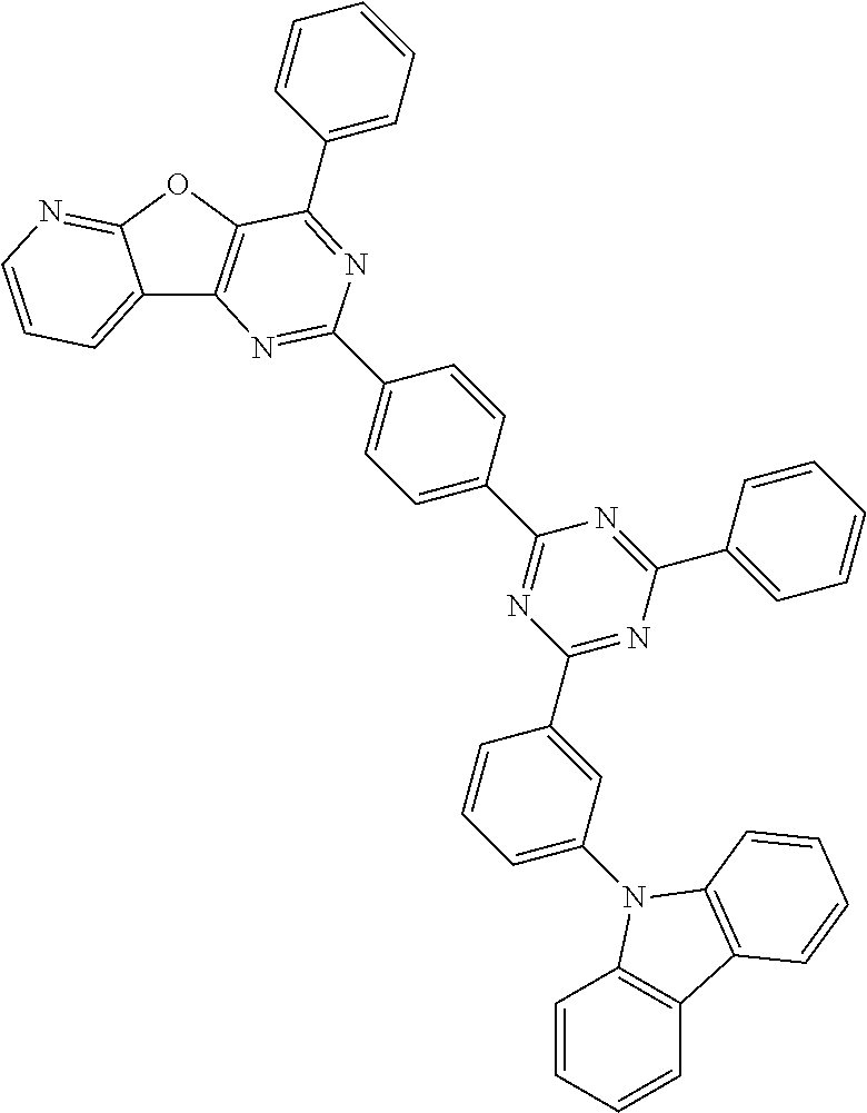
C12=CC=CN=C1OC1=C2N=C(C2=CC=C(C3=NC(C4=CC(N5C6=C(C=CC=C6)C6=C5C=CC=C6)=CC=C4)=NC(C4=CC=CC=C4)=N3)C=C2)N=C1C1=CC=CC=C1
